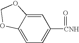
C1=C2C(=CC=C1[CNH]=O)OCO2
